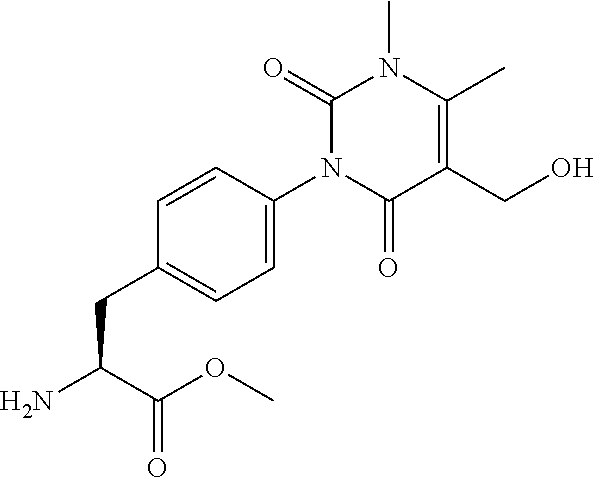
C1=CC(N2C(=O)C(CO)=C(C)N(C)C2=O)=CC=C1CC(N)C(OC)=O
